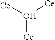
O([Ce])([Ce])[Ce]
